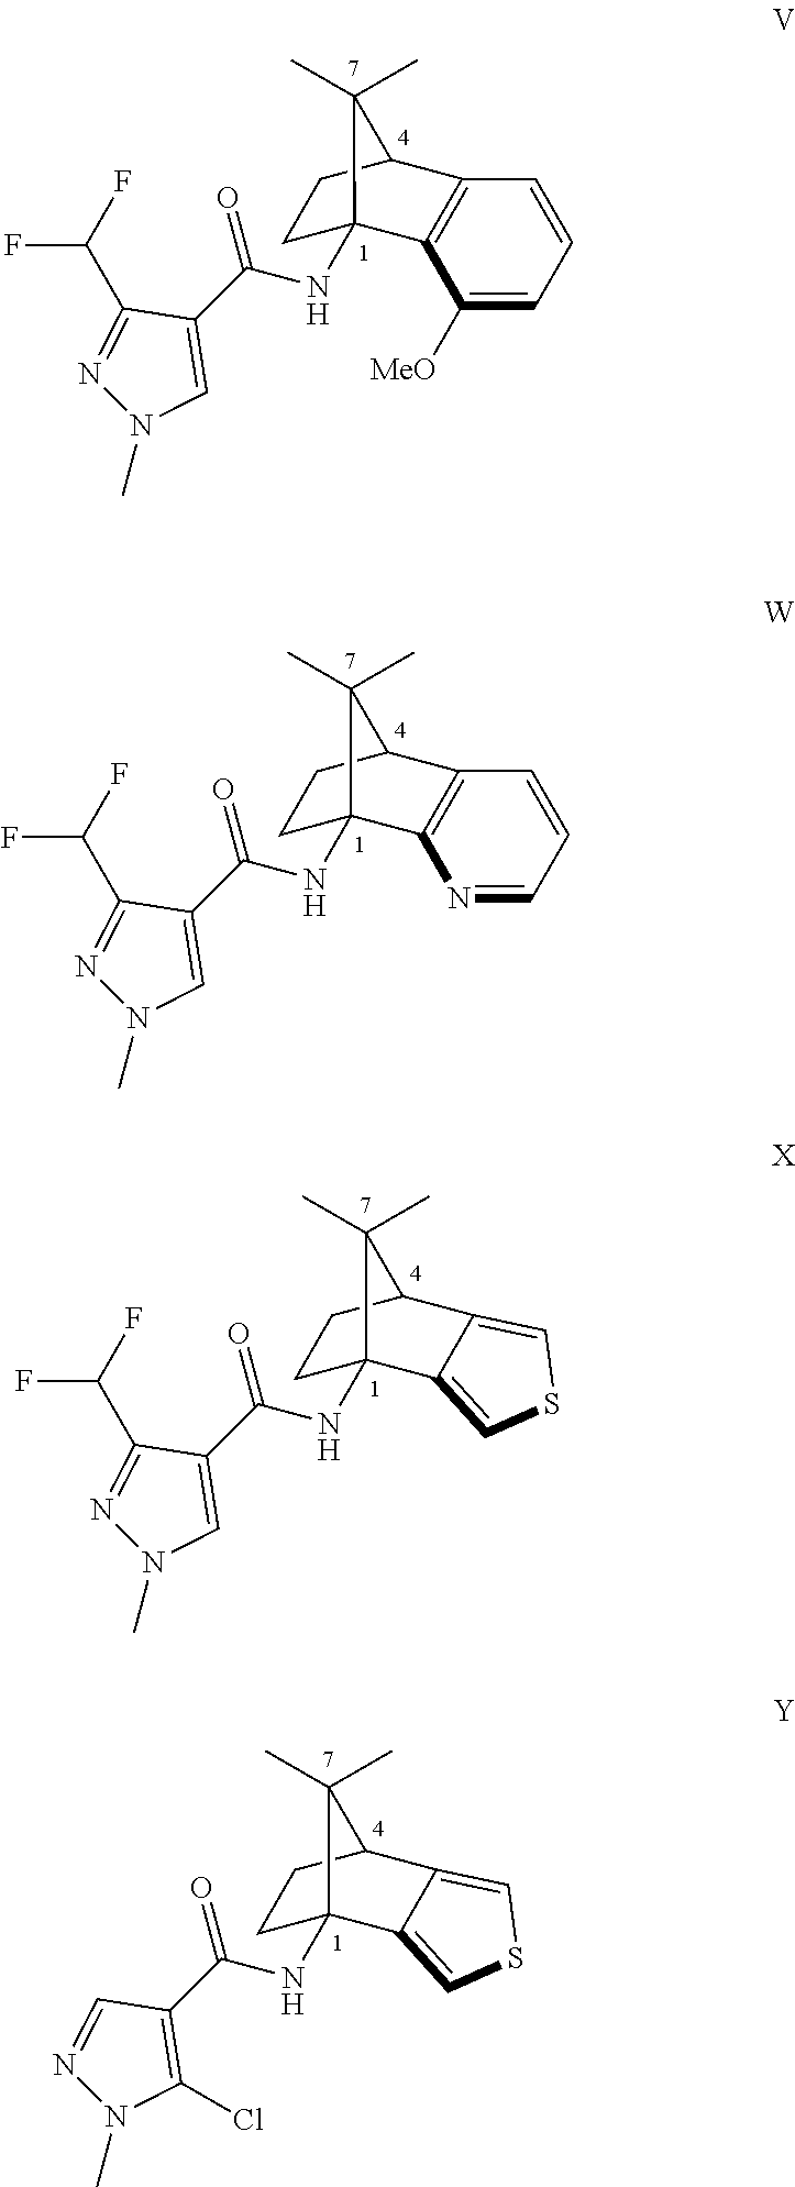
C1([MeO])=CC=CC2=C1C1(NC(C3=CN(C)N=C3C(F)F)=O)CCC2C1(C)C.N1=CC=CC2=C1C1(NC(C3=CN(C)N=C3C(F)F)=O)CCC2C1(C)C.C1C2(NC(C3=CN(C)N=C3C(F)F)=O)C3=CSC=C3C(C1)C2(C)C.C1C2(NC(C3=C(Cl)N(C)N=C3)=O)C3=CSC=C3C(C1)C2(C)C
